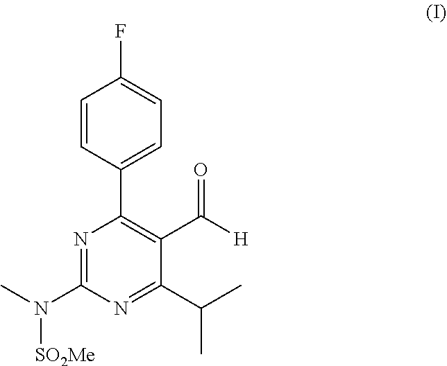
C1(C2=C(C([H])=O)C(C(C)C)=NC(N(C)[SO2Me])=N2)=CC=C(F)C=C1
